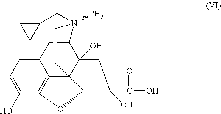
C1(O)=CC=C2C3=C1OC1C34C(O)(C(C2)[N+](C)(CC2CC2)CC4)CC1(C(=O)O)O
